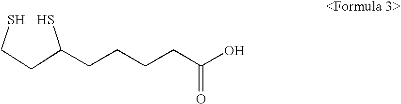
C(CCCC(O)=O)C(S)CCS
